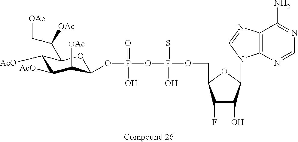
C1([AcO])C([AcO])C([OAc])C(OP(=O)(O)OP(=S)(O)OCC2C(F)C(O)C(N3C4=C(N=C3)C(N)=NC=N4)O2)OC1C(C[OAc])[OAc]
